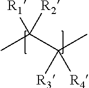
CC(C(C)([R3])[R4])([R1])[R2]
